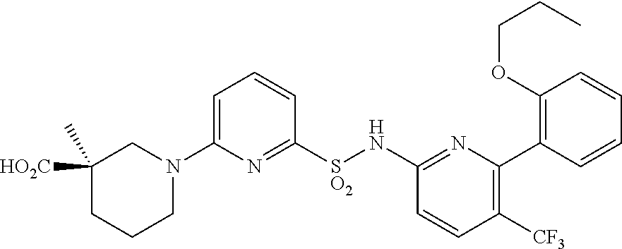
C1([HO2C])(C)CCCN(C2=CC=CC([SO2]NC3=NC(C4=C(OCCC)C=CC=C4)=C([CF3])C=C3)=N2)C1
